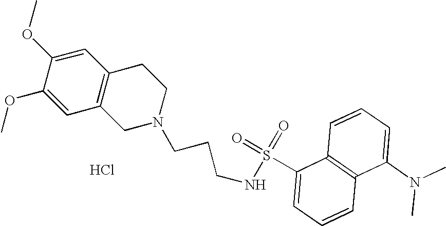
Cl.C1=C(OC)C(OC)=CC2=C1CCN(CCCNS(=O)(=O)C1=CC=CC3=C1C=CC=C3N(C)C)C2
